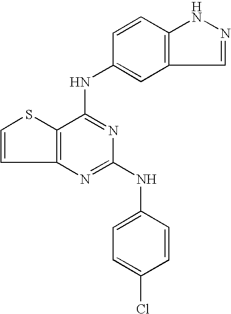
C12=C(C(NC3=CC4=C(C=C3)NN=C4)=NC(NC3=CC=C(Cl)C=C3)=N1)SC=C2
